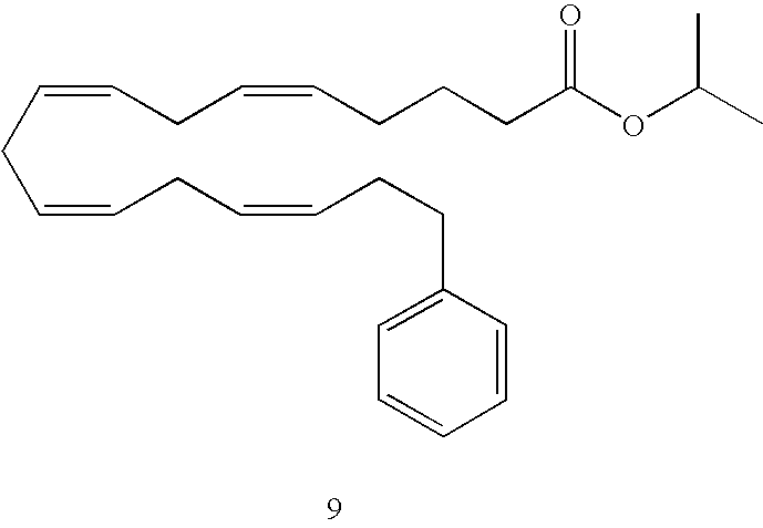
C(CC=CCC=CCCC1=CC=CC=C1)=CCC=CCCCC(OC(C)C)=O
